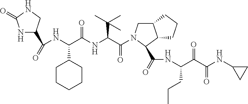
C(NC(C(NC(C(=O)N1CC2C(C1C(=O)NC(C(C(NC1CC1)=O)=O)CCC)CCC2)C(C)(C)C)=O)C1CCCCC1)(C1NC(=O)NC1)=O
